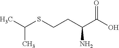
C(SCCC(C(O)=O)N)(C)C
